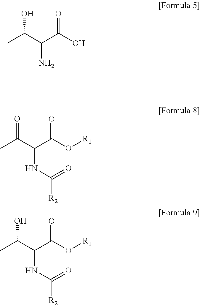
CC(C(C(O[R1])=O)NC(=O)[R2])O.CC(C(C(O[R1])=O)NC(=O)[R2])=O.CC(C(C(O)=O)N)O
